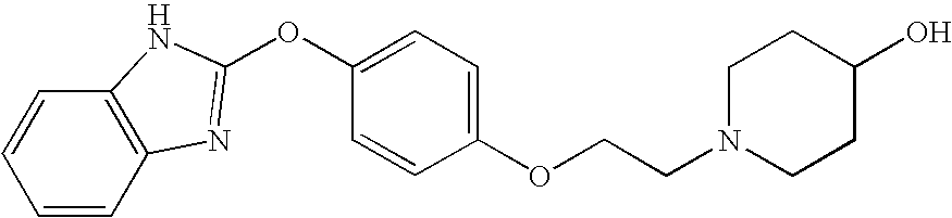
C1(OCCN2CCC(O)CC2)=CC=C(OC2=NC3=C(C=CC=C3)N2)C=C1
